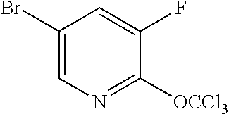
C1(Br)=CN=C([OCCl3])C(F)=C1
